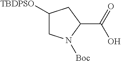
C1([TBDPSO])CN([Boc])C(C(O)=O)C1
